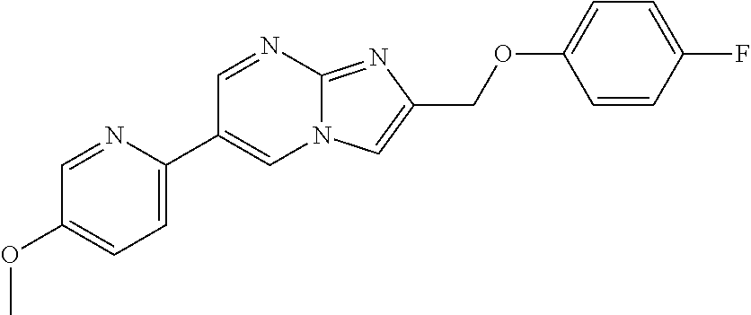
C1=C(C2=CN3C(=NC(COC4=CC=C(F)C=C4)=C3)N=C2)N=CC(OC)=C1
